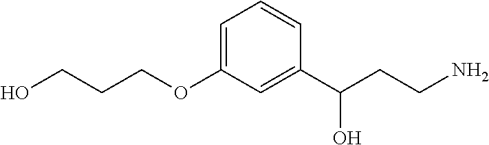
C(COC1=CC=CC(C(CCN)O)=C1)CO
